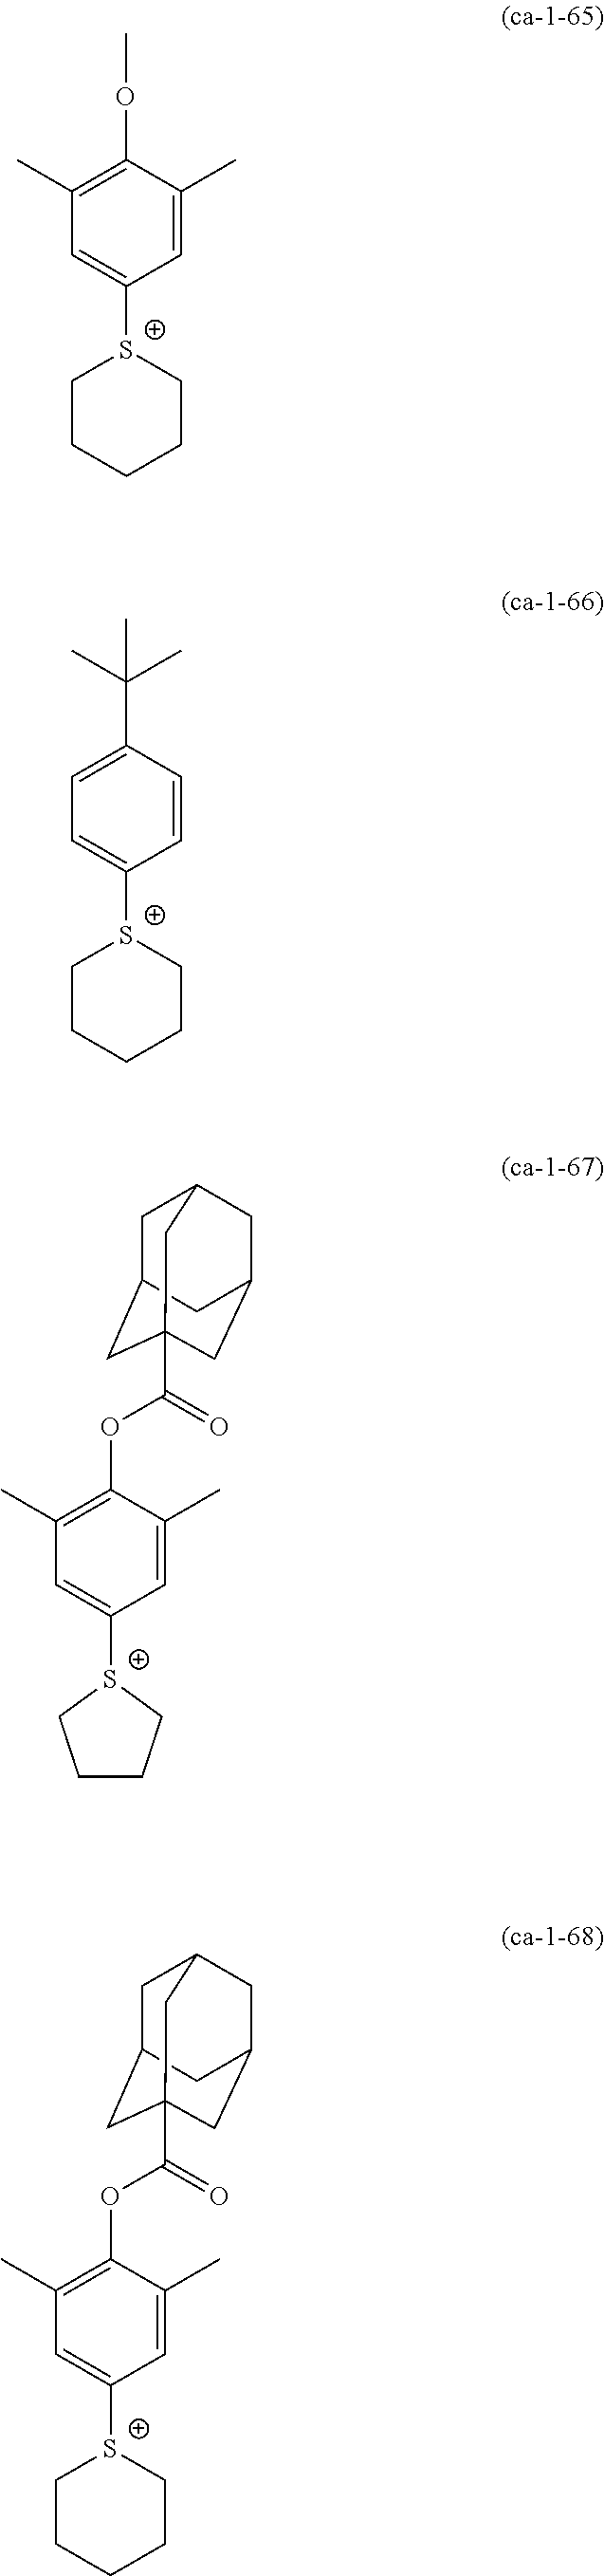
C1([S+]2CCCCC2)=CC(C)=C(OC)C(C)=C1.C1([S+]2CCCCC2)=CC=C(C(C)(C)C)C=C1.C1([S+]2CCCC2)=CC(C)=C(OC(=O)C23CC4CC(CC(C2)C4)C3)C(C)=C1.C1([S+]2CCCCC2)=CC(C)=C(OC(=O)C23CC4CC(CC(C2)C4)C3)C(C)=C1
